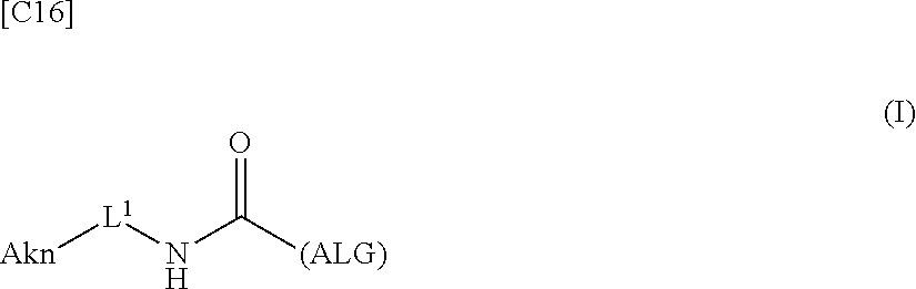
[[C16]].[Akn][L1]NC([(ALG)])=O
